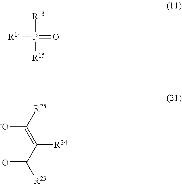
P(=O)([R14])([R13])[R15].O=C(C(=C([-O])[R25])[R24])[R23]
